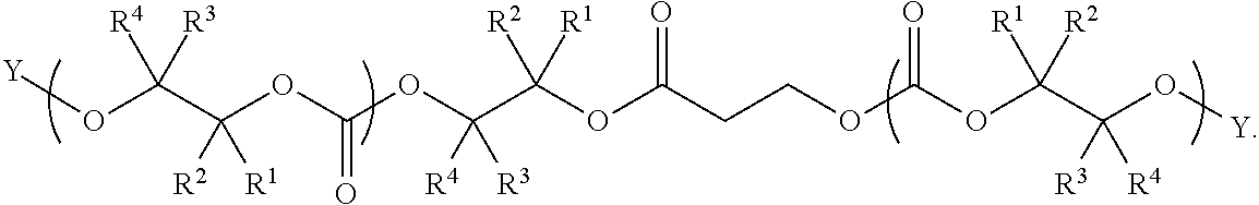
C(OC(C(O[Y])([R4])[R3])([R2])[R1])(OC(C(OC(CCOC(OC(C(O[Y])([R3])[R4])([R1])[R2])=O)=O)([R2])[R1])([R4])[R3])=O
